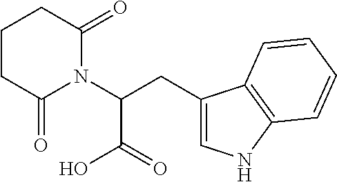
C1CC(=O)N(C(CC2=CNC3=C2C=CC=C3)C(=O)O)C(=O)C1
